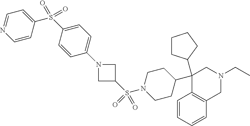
C1(C2CCCC2)(C2CCN(S(=O)(=O)C3CN(C4=CC=C(S(=O)(=O)C5=CC=NC=C5)C=C4)C3)CC2)C2=C(CN(CC)C1)C=CC=C2
